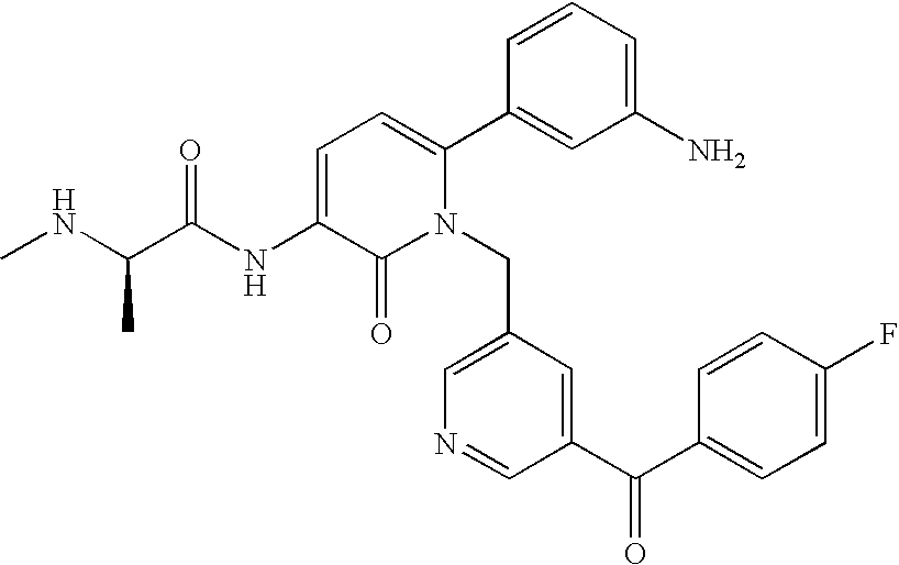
C1=C(NC(C(NC)C)=O)C(=O)N(CC2=CN=CC(C(C3=CC=C(F)C=C3)=O)=C2)C(C2=CC(N)=CC=C2)=C1
